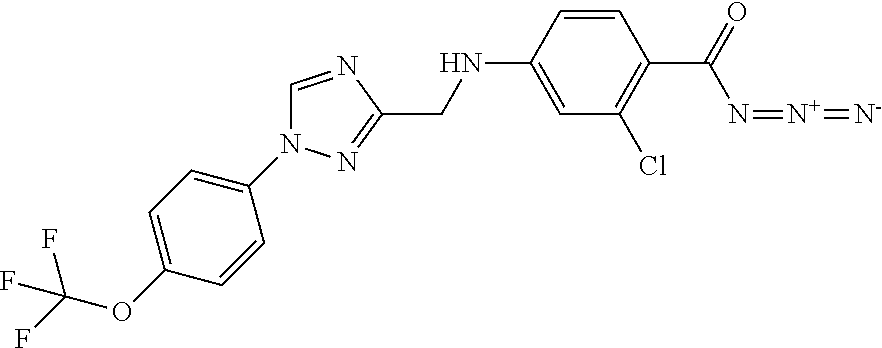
C1=C(OC(F)(F)F)C=CC(N2C=NC(CNC3=CC(Cl)=C(C(=O)N=[N+]=[N-])C=C3)=N2)=C1
